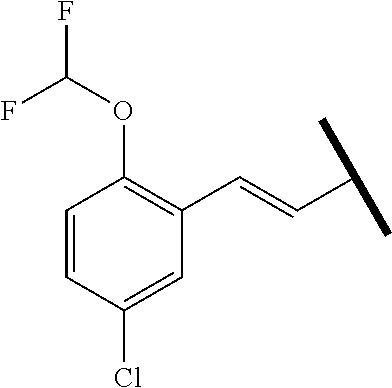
C1(C=CC(C)C)=C(OC(F)F)C=CC(Cl)=C1
